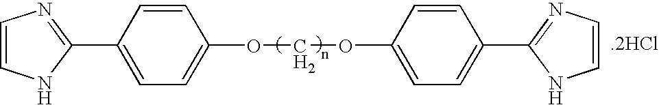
C1=CNC(C2=CC=C(OCOC3=CC=C(C4=NC=CN4)C=C3)C=C2)=N1.[.2HCl]
